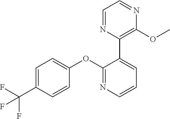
C1=NC(C2=CC=CN=C2OC2=CC=C(C(F)(F)F)C=C2)=C(OC)N=C1
